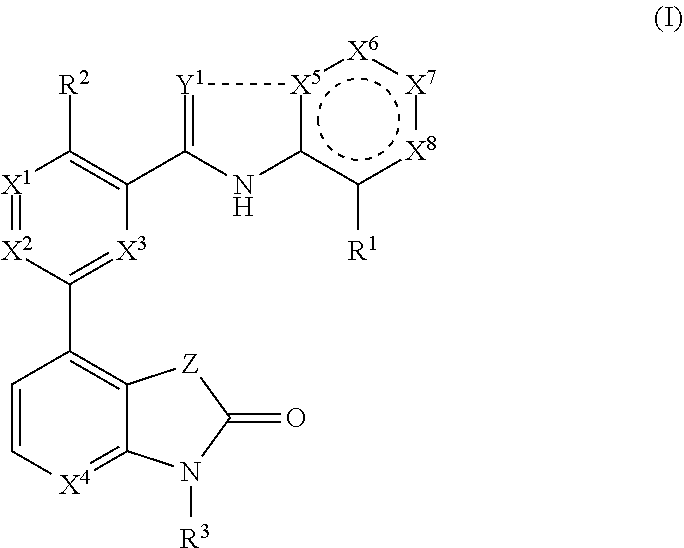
C1=C[X4]=C2C(=C1C1=[X3]C(C3=[Y1][X5]4c(c([R1])[X8]:[X7]:[X6]:4)N3)=C([R2])[X1]=[X2]1)[Z]C(=O)N2[R3]
